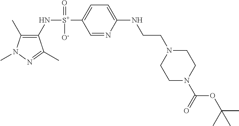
C1(C)=C(N[S+](C2=CC=C(NCCN3CCN(C(=O)OC(C)(C)C)CC3)N=C2)(=O)[O-])C(C)=NN1C
